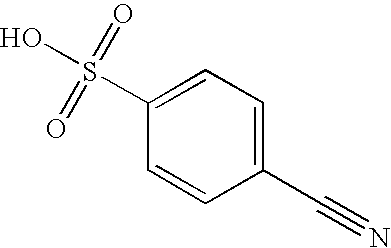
C1(S(O)(=O)=O)=CC=C(C#N)C=C1
